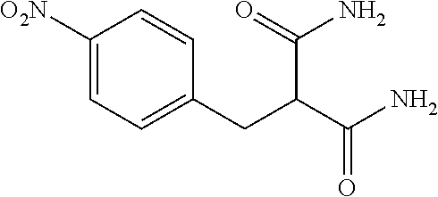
[O2N]C1=CC=C(CC(C(N)=O)C(=O)N)C=C1
